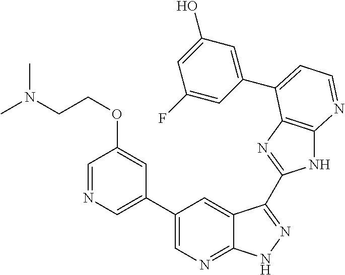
C1(C2=CN=CC(OCCN(C)C)=C2)=CN=C2C(=C1)C(C1=NC3=C(N1)N=CC=C3C1=CC(O)=CC(F)=C1)=NN2
